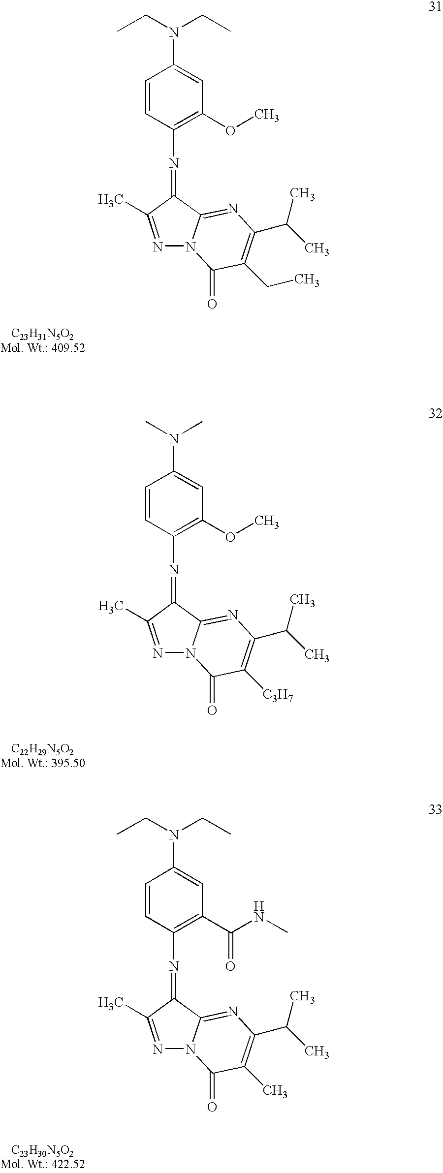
C1=CC(N=C2C3=NC(C(C)C)=C([C3H7])C(=O)N3N=C2C)=C(OC)C=C1N(C)C.C1=CC(N=C2C3=NC(C(C)C)=C(C)C(=O)N3N=C2C)=C(C(NC)=O)C=C1N(CC)CC.C1=CC(N=C2C3=NC(C(C)C)=C(CC)C(=O)N3N=C2C)=C(OC)C=C1N(CC)CC
